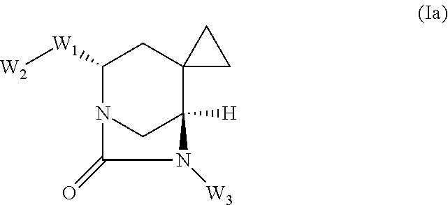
C1([W1][W2])N2CC([H])(C3(C1)CC3)N([W3])C2=O
